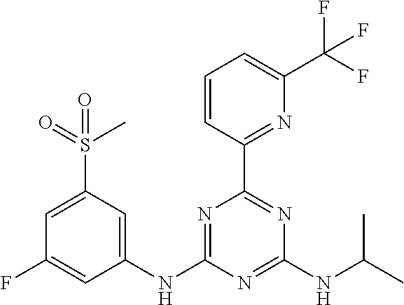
C1(NC2=NC(C3=NC(C(F)(F)F)=CC=C3)=NC(NC(C)C)=N2)=CC(S(C)(=O)=O)=CC(F)=C1
